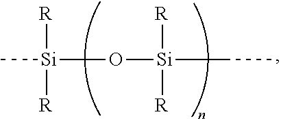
[Si](O[Si](CC)([R])[R])([R])([R])C
